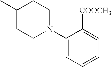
C1(C)CCN(C2=CC=CC=C2[COOCH3])CC1
